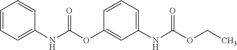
C1=CC=C(NC(=O)OC2=CC(NC(=O)OCC)=CC=C2)C=C1
